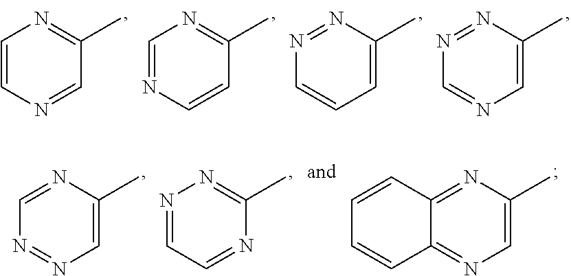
C1=NC=CN=C1C.C1=CN=CN=C1C.C1=C(C)N=NC=C1.C1=C(C)N=NC=N1.C1=C(C)N=C2C(=N1)C=CC=C2.C1=C(C)N=CN=N1.N1=CC=NN=C1C
